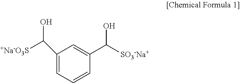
C1(C(O)[+Na-O3S])=CC=CC(C([SO3-Na+])O)=C1
